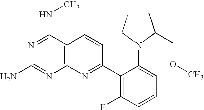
N1=C(NC)C2=C(N=C1N)N=C(C1=C(F)C=CC=C1N1CCCC1COC)C=C2
